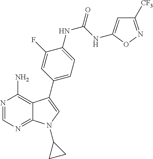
N1=CN=C2C(=C1N)C(C1=CC=C(NC(NC3=CC([CF3])=NO3)=O)C(F)=C1)=CN2C1CC1
